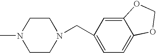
CN1CCN(CC2=CC=C3C(=C2)OCO3)CC1
